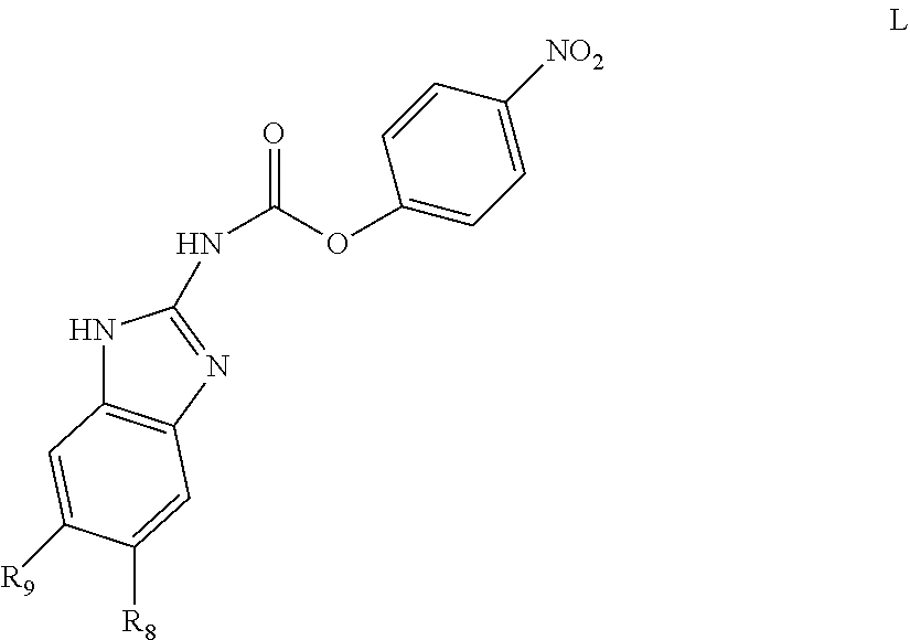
N1C2=C(N=C1NC(OC1=CC=C([NO2])C=C1)=O)C=C([R8])C([R9])=C2
